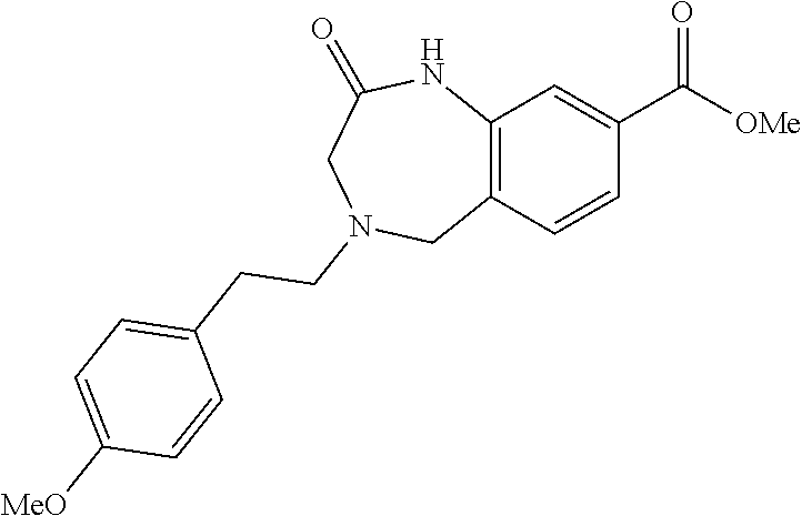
C12=C(C=CC(C([OMe])=O)=C1)CN(CCC1=CC=C([MeO])C=C1)CC(=O)N2
